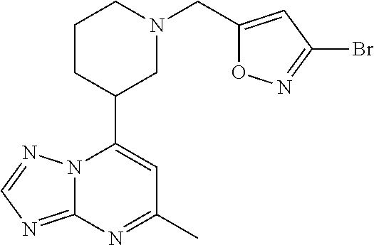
N12C(=NC=N1)N=C(C)C=C2C1CN(CC2=CC(Br)=NO2)CCC1
